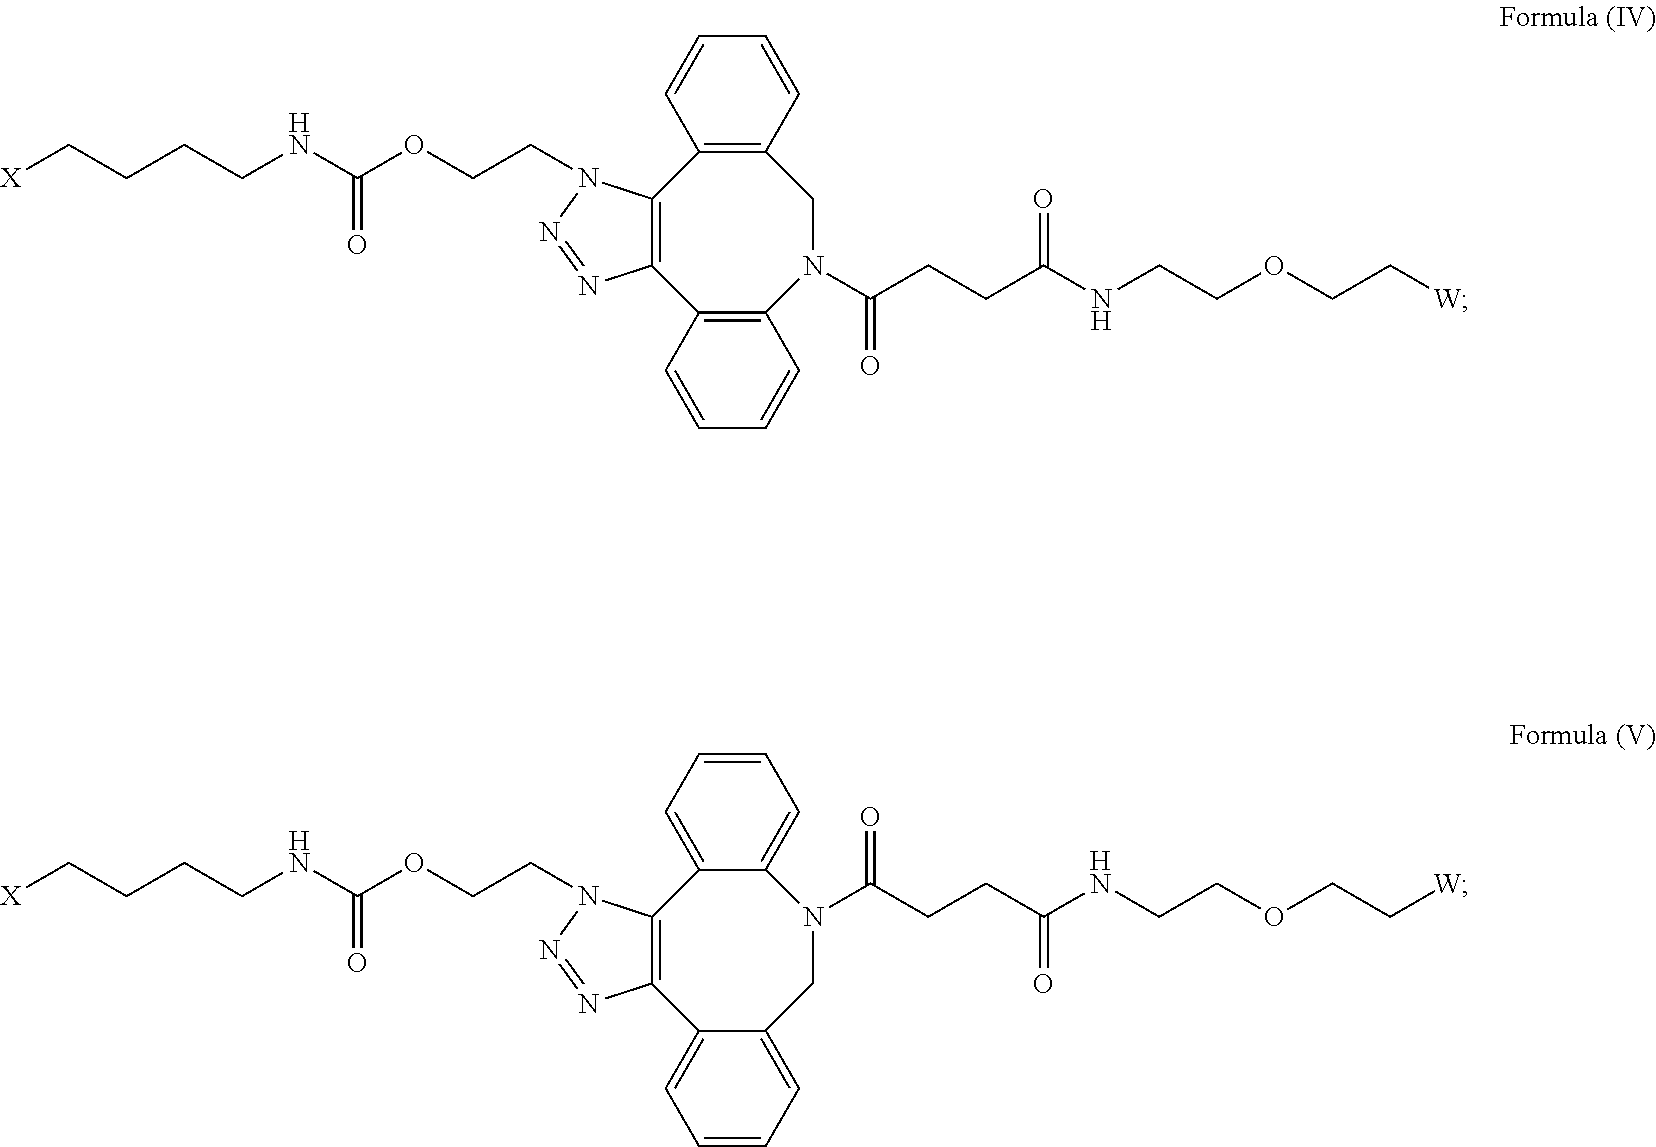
C12=C(C=CC=C1)N(C(CCC(NCCOCC[W])=O)=O)CC1=C(C3=C2N=NN3CCOC(NCCCC[X])=O)C=CC=C1.C12=CC=CC=C1CN(C(CCC(NCCOCC[W])=O)=O)C1=CC=CC=C1C1=C2N=NN1CCOC(NCCCC[X])=O
